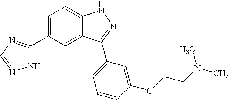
C1(C2=NC=NN2)=CC=C2C(=C1)C(C1=CC=CC(OCCN(C)C)=C1)=NN2
